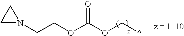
N1(CCOC(OC*)=O)CC1
